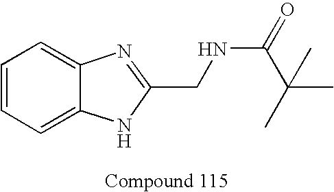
C1=CC=C2C(=C1)N=C(CNC(C(C)(C)C)=O)N2
